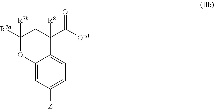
C1([R7a])([R7b])OC2=CC([Z1])=CC=C2C([R8])(C([OP1])=O)C1
